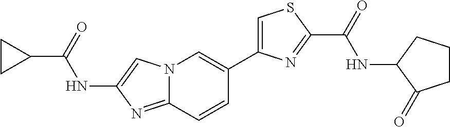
N12C(=NC(NC(C3CC3)=O)=C1)C=CC(C1=CSC(C(NC3CCCC3=O)=O)=N1)=C2
